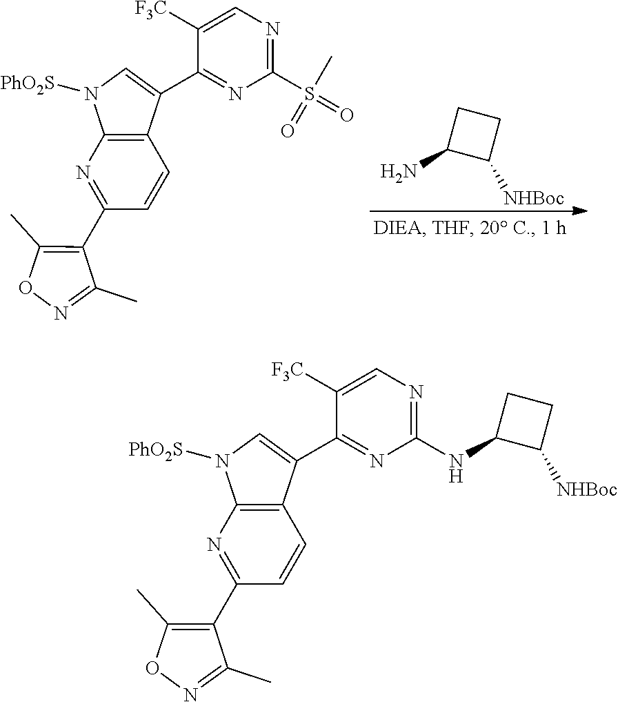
C1(C)=C(C2=NC3=C(C=C2)C(C2=NC(S(=O)(C)=O)=NC=C2[F3C])=CN3[PhO2S])C(C)=NO1.NC1C([NHBoc])CC1.C1(C)=C(C2=NC3=C(C=C2)C(C2=NC(NC4C([NHBoc])CC4)=NC=C2[F3C])=CN3[PhO2S])C(C)=NO1
